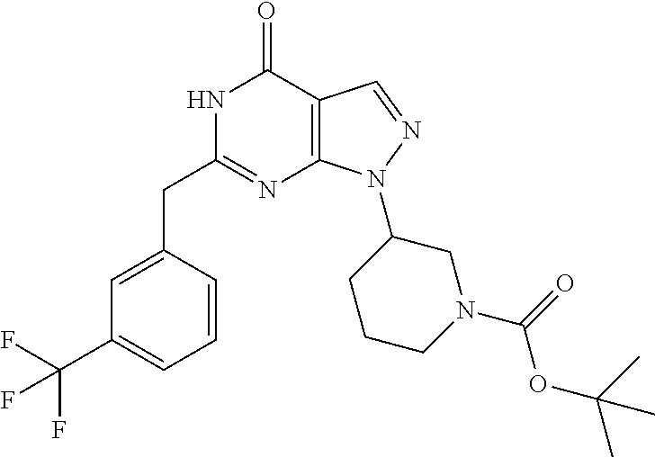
N1C(CC2=CC(C(F)(F)F)=CC=C2)=NC2=C(C1=O)C=NN2C1CCCN(C(OC(C)(C)C)=O)C1
